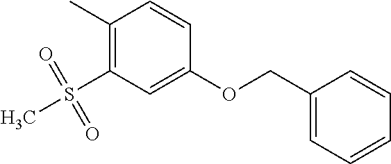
C1(C)=C(S(C)(=O)=O)C=C(OCC2=CC=CC=C2)C=C1
